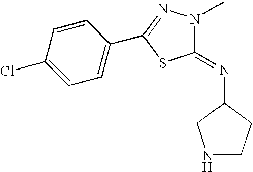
C1=C(Cl)C=CC(C2=NN(C)C(=NC3CCNC3)S2)=C1
